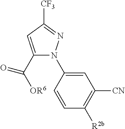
C1(C([OR6])=O)=CC([CF3])=NN1C1=CC([CN])=C([R2b])C=C1
